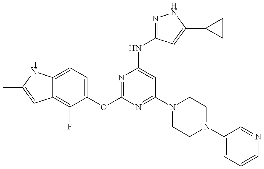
C12=C(F)C(OC3=NC(NC4=NNC(C5CC5)=C4)=CC(N4CCN(C5=CC=CN=C5)CC4)=N3)=CC=C1NC(C)=C2
